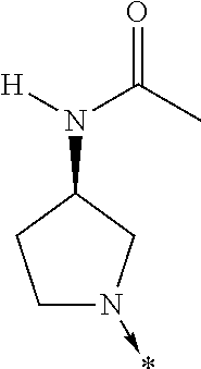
C1N(->*)CC(N([H])C(C)=O)C1
